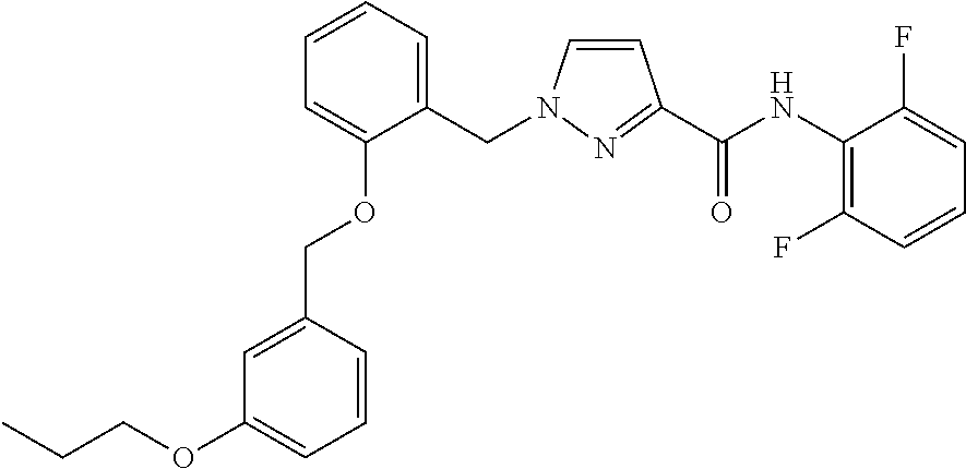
C1=CN(CC2=CC=CC=C2OCC2=CC(OCCC)=CC=C2)N=C1C(NC1=C(F)C=CC=C1F)=O
